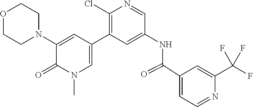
O1CCN(C2=CC(C3=C(Cl)N=CC(NC(C4=CC=NC(C(F)(F)F)=C4)=O)=C3)=CN(C)C2=O)CC1
